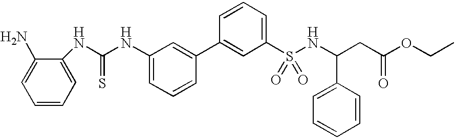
C1(C2=CC(NC(NC3=CC=CC=C3N)=S)=CC=C2)=CC(S(NC(CC(OCC)=O)C2=CC=CC=C2)(=O)=O)=CC=C1
